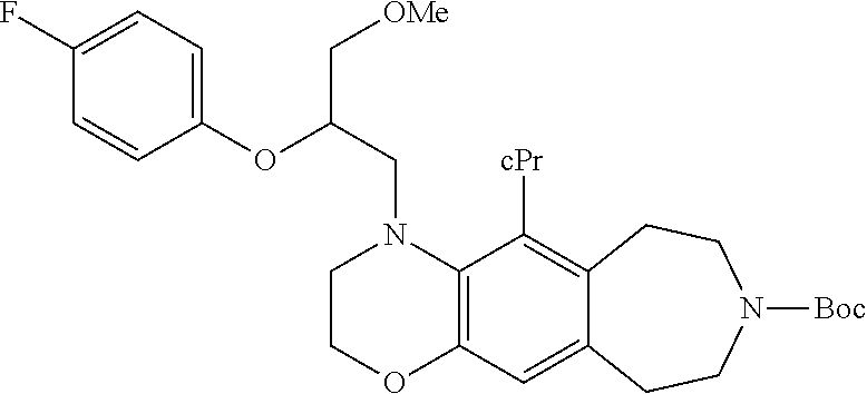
C1COC2=C(N1CC(C[OMe])OC1=CC=C(F)C=C1)C([cPr])=C1C(=C2)CCN([Boc])CC1
